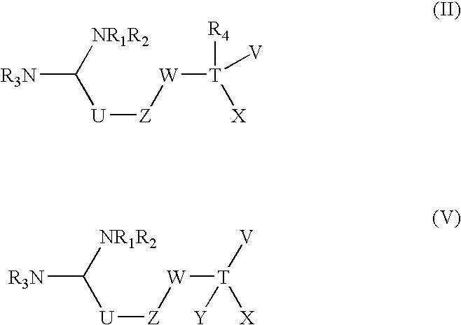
[R3N]C([NR1R2])[U][Z][W][T]([R4])([X])[V].[R3N]C([NR1R2])[U][Z][W][T]([X])([Y])[V]
